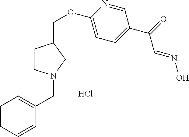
Cl.C1=CC=CC(CN2CCC(COC3=CC=C(C(=O)C=NO)C=N3)C2)=C1
